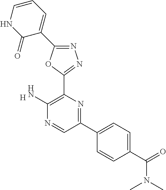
[H].C1(N)=C(C2=NN=C(C3=CC=CNC3=O)O2)N=C(C2=CC=C(C(=O)N(C)C)C=C2)C=N1
